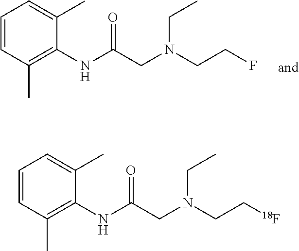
C1=CC(C)=C(NC(CN(CC[18F])CC)=O)C(C)=C1.C1=CC(C)=C(NC(CN(CCF)CC)=O)C(C)=C1
